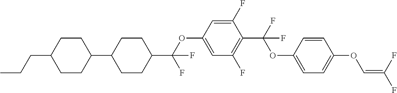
C1CC(C2CCC(C(OC3=CC(F)=C(C(F)(OC4=CC=C(OC=C(F)F)C=C4)F)C(F)=C3)(F)F)CC2)CCC1CCC
